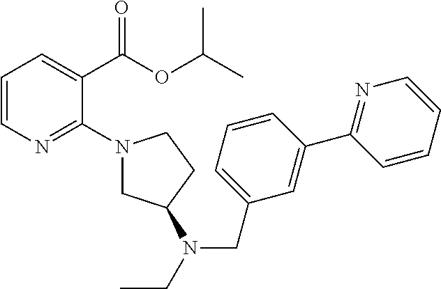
C1=CN=C(N2CC(N(CC)CC3=CC=CC(C4=NC=CC=C4)=C3)CC2)C(C(OC(C)C)=O)=C1
